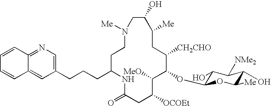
N1([Me])CCC(CCCC2=CN=C3C(=C2)C=CC=C3)NC(=O)CC([OCOEt])C([MeO])C(OC2C(O)C([NMe2])C(O)C([Me])O2)C([CH2CHO])CC([Me])C(O)C1
